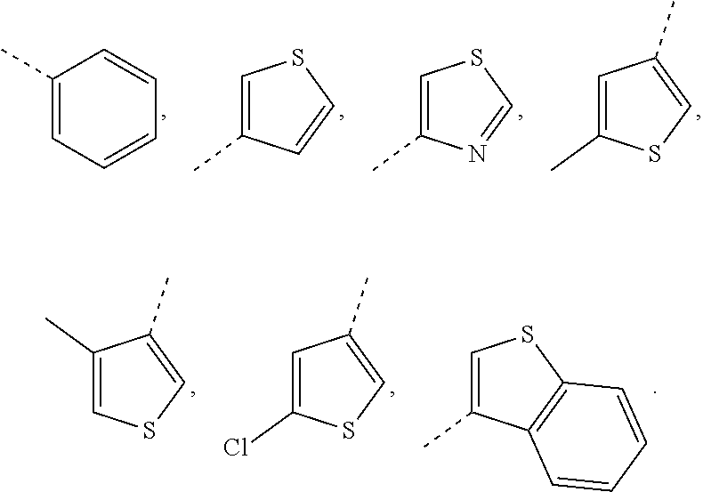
C1(C)=CC=CC=C1.C1=C(C)C=CS1.C1=C(C)N=CS1.C1=C(C)SC=C1C.C1(C)=CSC=C1C.C1=C(C)C2=C(S1)C=CC=C2.C1=C(Cl)SC=C1C
